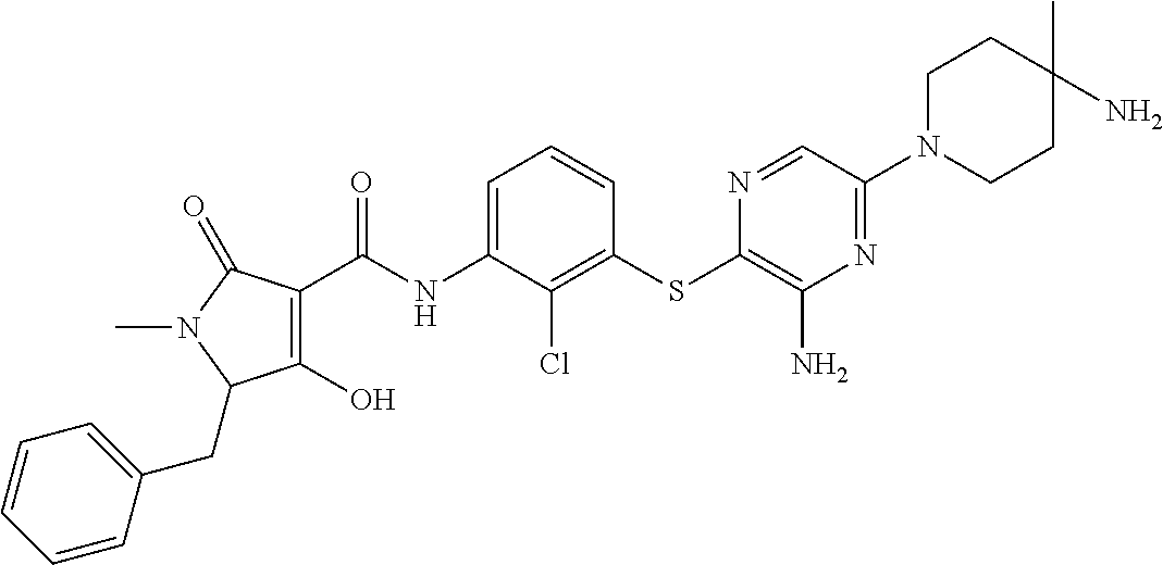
C1(O)=C(C(NC2=CC=CC(SC3=C(N)N=C(N4CCC(C)(N)CC4)C=N3)=C2Cl)=O)C(=O)N(C)C1CC1=CC=CC=C1
